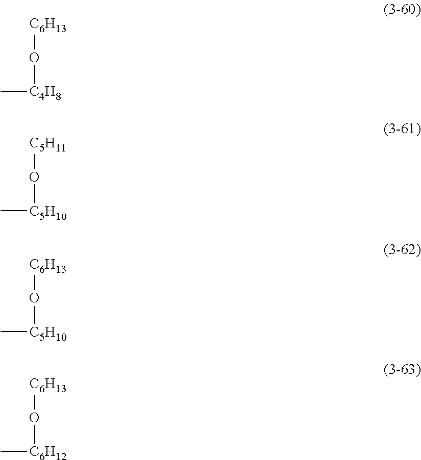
[C6H13]O[C4H8]C.[C5H11]O[C5H10]C.[C6H13]O[C5H10]C.[C6H13]O[C6H12]C
